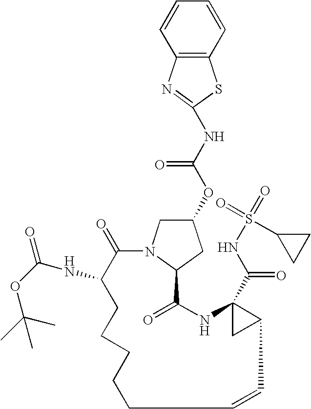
N(C(OC1CN2C(C1)C(=O)NC1(C(NS(=O)(=O)C3CC3)=O)CC1C=CCCCCCC(NC(OC(C)(C)C)=O)C2=O)=O)C1=NC2=C(S1)C=CC=C2
